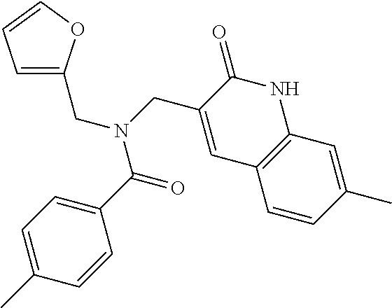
C1=C(CN(C(C2=CC=C(C)C=C2)=O)CC2=CC3=C(NC2=O)C=C(C)C=C3)OC=C1
